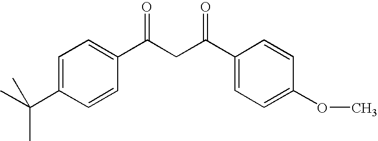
C1=C(C(C)(C)C)C=CC(C(CC(C2=CC=C(OC)C=C2)=O)=O)=C1
